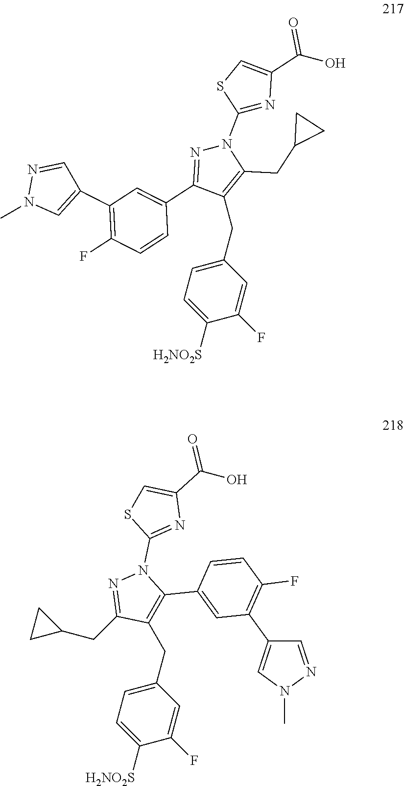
C1(CC2=CC=C([H2NO2S])C(F)=C2)=C(CC2CC2)N(C2=NC(C(O)=O)=CS2)N=C1C1=CC(C2=CN(C)N=C2)=C(F)C=C1.C(C1=CC=C([H2NO2S])C(F)=C1)C1=C(C2=CC(C3=CN(C)N=C3)=C(F)C=C2)N(C2=NC(C(O)=O)=CS2)N=C1CC1CC1
